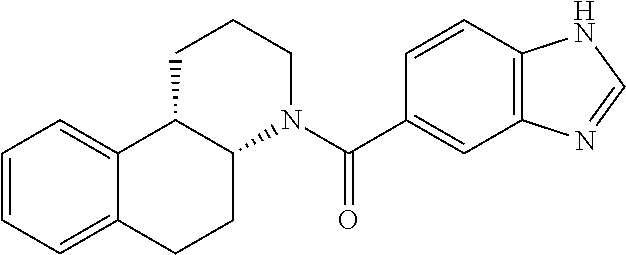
C1=CC=C2C(=C1)C1C(CC2)N(C(C2=CC3=C(C=C2)NC=N3)=O)CCC1
